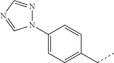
C1(N2N=CN=C2)=CC=C(CC)C=C1
